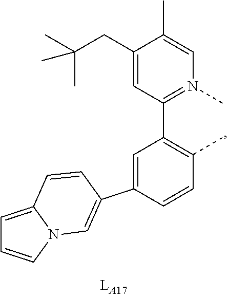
C1(CC(C)(C)C)=CC(C2=C(C)C=CC(C3=CN4C(=CC=C4)C=C3)=C2)=N(C)C=C1C
